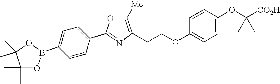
C1(B2OC(C)(C)C(C)(C)O2)=CC=C(C2=NC(CCOC3=CC=C(OC([CO2H])(C)C)C=C3)=C([Me])O2)C=C1
